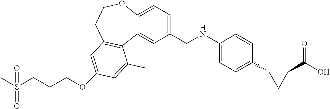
CS(CCCOC1=CC2=C(C3=CC(CNC4=CC=C(C5CC5C(=O)O)C=C4)=CC=C3OCC2)C(C)=C1)(=O)=O
